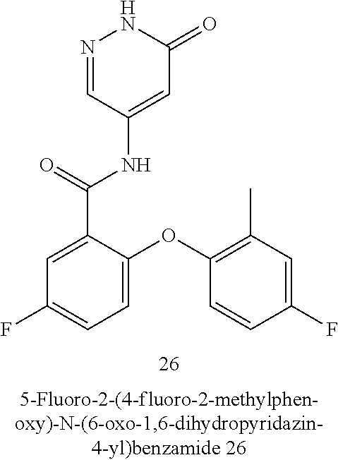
N1=CC(NC(C2=CC(F)=CC=C2OC2=C(C)C=C(F)C=C2)=O)=CC(=O)N1
